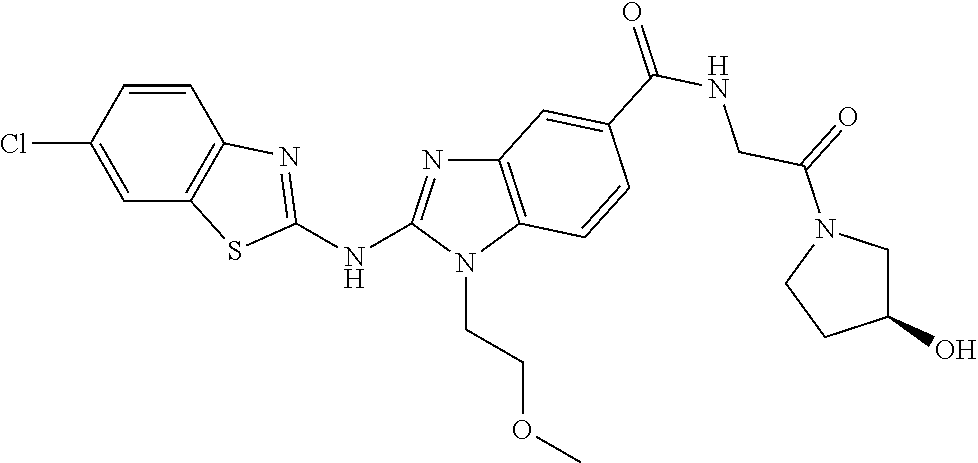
ClC1=CC2=C(C=C1)N=C(NC1=NC3=C(N1CCOC)C=CC(C(NCC(=O)N1CC(O)CC1)=O)=C3)S2
